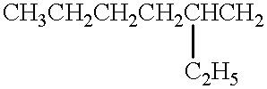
[CH3CH2CH2CH2CHCH2][C2H5]
